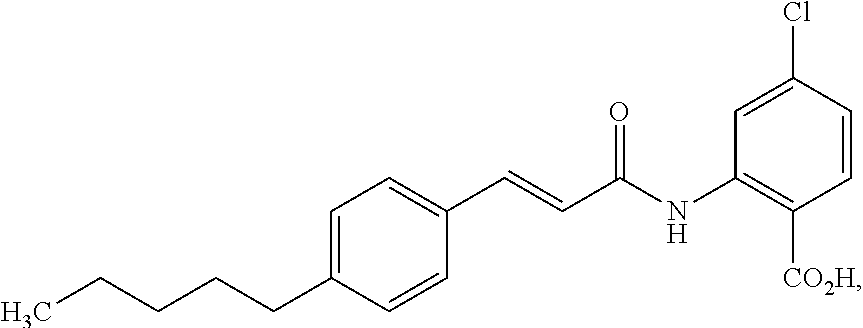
CCCCCC1=CC=C(C=CC(=O)NC2=C([CO2H])C=CC(Cl)=C2)C=C1
